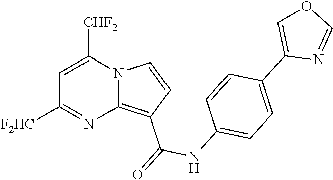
C1=C([CHF2])N2C(=C(C(=O)NC3=CC=C(C4=COC=N4)C=C3)C=C2)N=C1[F2HC]
